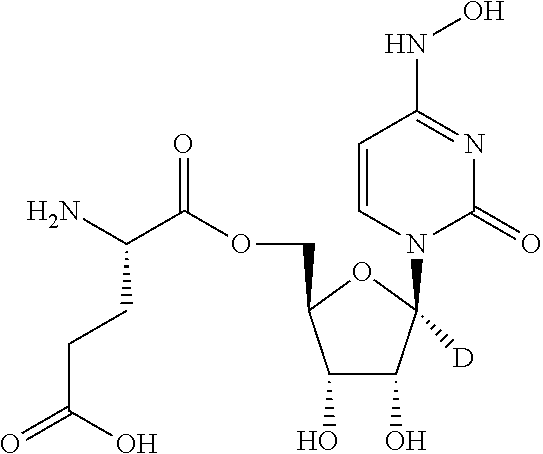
C1(O)C(O)C(N2C(=O)N=C(NO)C=C2)([D])OC1COC(=O)C(N)CCC(=O)O
